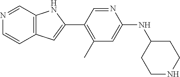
C1(NC2CCNCC2)=CC(C)=C(C2=CC3=C(N2)C=NC=C3)C=N1
